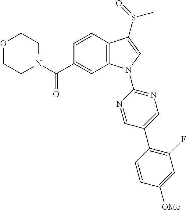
C(C1=CC2=C(C=C1)C(S(C)=O)=CN2C1=NC=C(C2=C(F)C=C([OMe])C=C2)C=N1)(=O)N1CCOCC1
